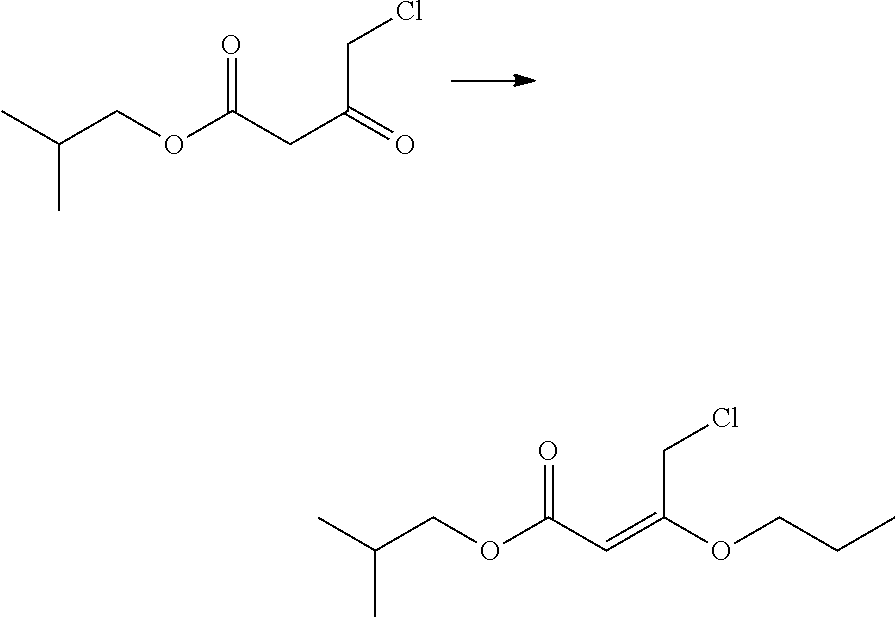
O=C(CC(CCl)=O)OCC(C)C.O=C(C=C(CCl)OCCC)OCC(C)C
